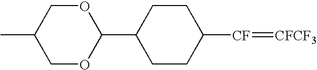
C1(C2OCC(C)CO2)CCC([CF]=[CFCF3])CC1
